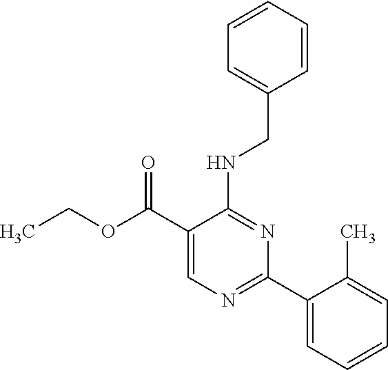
N(C1=NC(C2=CC=CC=C2C)=NC=C1C(OCC)=O)CC1=CC=CC=C1
